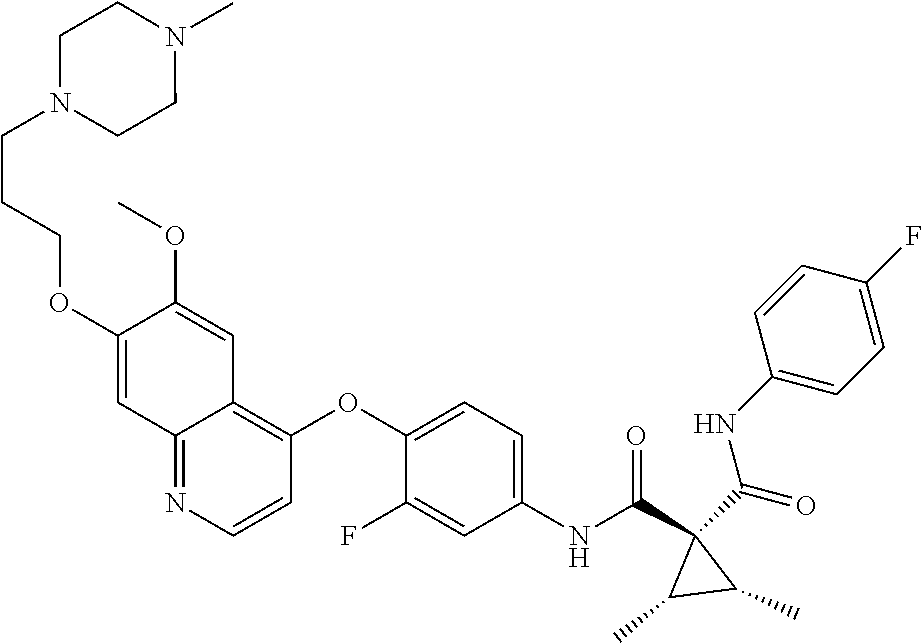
O=C(C1(C(NC2=CC=C(OC3=C4C(=NC=C3)C=C(OCCCN3CCN(C)CC3)C(OC)=C4)C(F)=C2)=O)C(C)C1C)NC1=CC=C(F)C=C1
